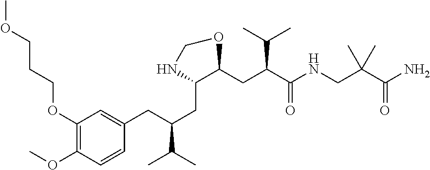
C1(CC(CC2=CC(OCCCOC)=C(OC)C=C2)C(C)C)C(CC(C(NCC(C(N)=O)(C)C)=O)C(C)C)OCN1
